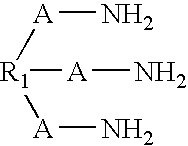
[R1]([A]N)([A]N)[A]N
